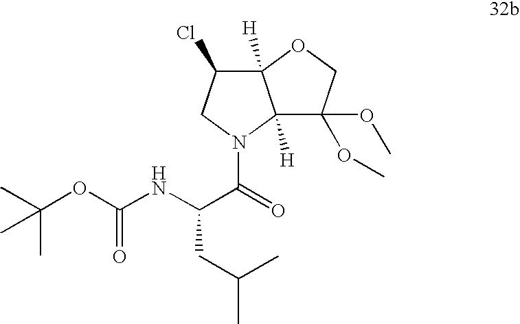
C12([H])C(Cl)CN(C(=O)C(NC(OC(C)(C)C)=O)CC(C)C)C1([H])C(OC)(OC)CO2
